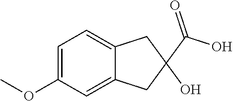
C1=C(OC)C=C2C(=C1)CC(O)(C(O)=O)C2
